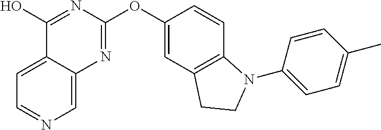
C1(O)=NC(OC2=CC3=C(C=C2)N(C2=CC=C(C)C=C2)CC3)=NC2=CN=CC=C12
